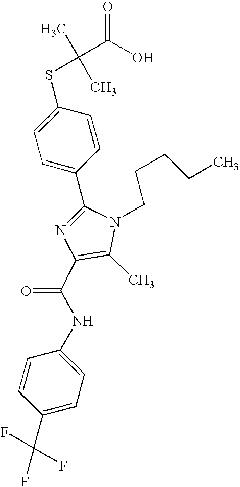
C1(C2=CC=C(SC(C)(C)C(O)=O)C=C2)=NC(C(NC2=CC=C(C(F)(F)F)C=C2)=O)=C(C)N1CCCCC
